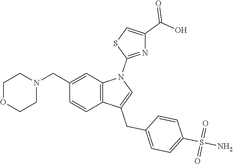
C1(CN2CCOCC2)=CC2=C(C=C1)C(CC1=CC=C(S(N)(=O)=O)C=C1)=CN2C1=NC(C(=O)O)=CS1
